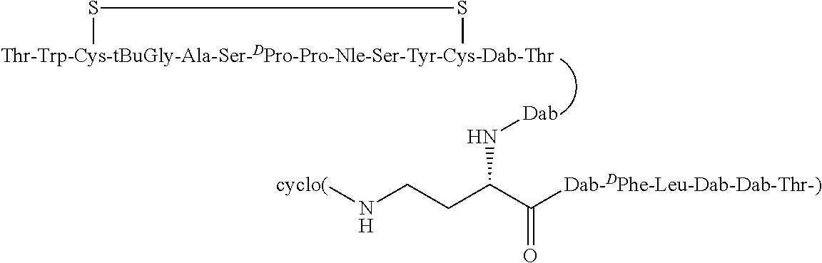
[Thr-Trp-Cys-tBuGly-Ala-Ser-DPro-Pro-Nle-Ser-Tyr-Cys-Dab-Thr]1SS1.N([Dab])C(CCN[cyclo(])C([Dab-DPhe-Leu-Dab-Dab-Thr-)])=O
